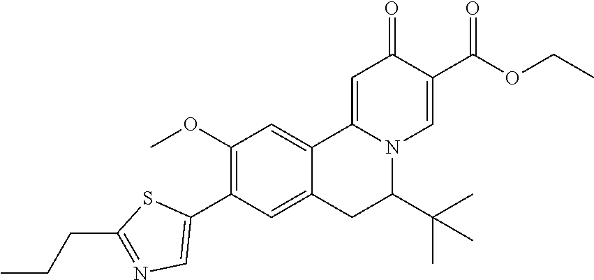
COC1=C(C2=CN=C(CCC)S2)C=C2C(=C1)C1=CC(=O)C(C(OCC)=O)=CN1C(C(C)(C)C)C2
